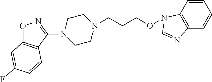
N1(C2=NOC3=C2C=CC(F)=C3)CCN(CCCON2C3=C(C=CC=C3)N=C2)CC1
